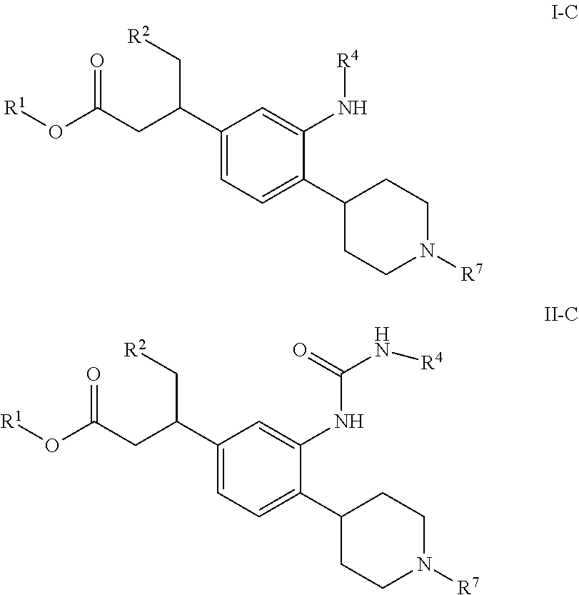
C1(C(CC(O[R1])=O)C[R2])=CC=C(C2CCN([R7])CC2)C(N[R4])=C1.C1(C(CC(O[R1])=O)C[R2])=CC=C(C2CCN([R7])CC2)C(NC(N[R4])=O)=C1
